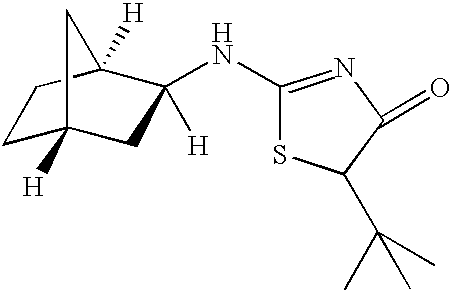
C1C2([H])CC([H])(NC3=NC(=O)C(C(C)(C)C)S3)C([H])(C1)C2
